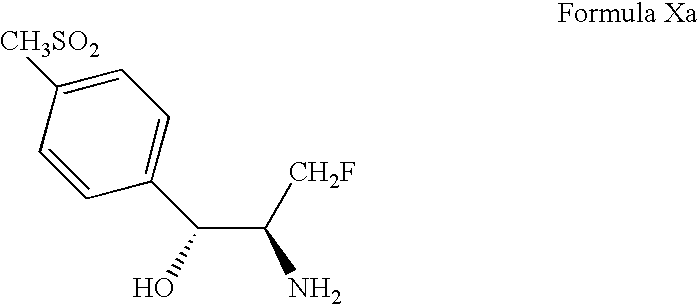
C1([CH3SO2])=CC=C(C(C([CH2F])N)O)C=C1
